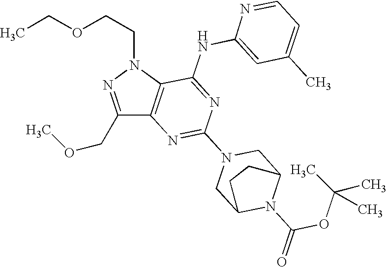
C1(COC)=NN(CCOCC)C2=C1N=C(N1CC3N(C(=O)OC(C)(C)C)C(C1)CC3)N=C2NC1=CC(C)=CC=N1
